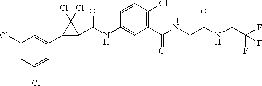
C1(Cl)=CC(Cl)=CC(C2C(C(NC3=CC(C(NCC(NCC(F)(F)F)=O)=O)=C(Cl)C=C3)=O)C2(Cl)Cl)=C1
